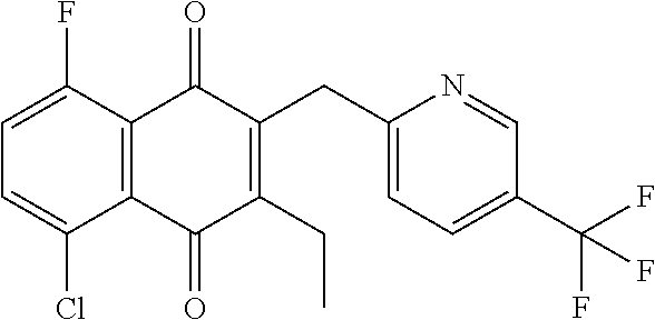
C1(F)=CC=C(Cl)C2=C1C(=O)C(CC1=CC=C(C(F)(F)F)C=N1)=C(CC)C2=O
